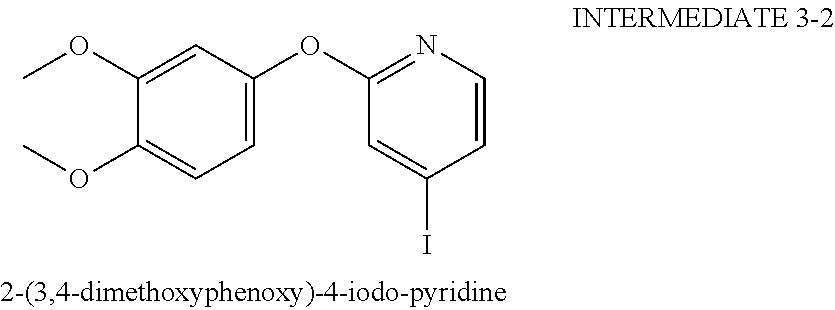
C1=C(I)C=CN=C1OC1=CC=C(OC)C(OC)=C1
